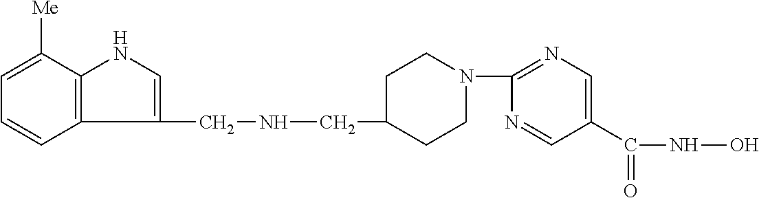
C1CN(C2=NC=C(C(=O)NO)C=N2)CCC1CNCC1=CNC2=C1C=CC=C2[Me]
